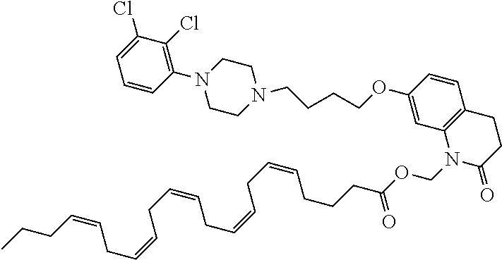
C1=CC(N2CCN(CCCCOC3=CC4=C(C=C3)CCC(=O)N4COC(CCCC=CCC=CCC=CCC=CCC=CCCC)=O)CC2)=C(Cl)C(Cl)=C1
